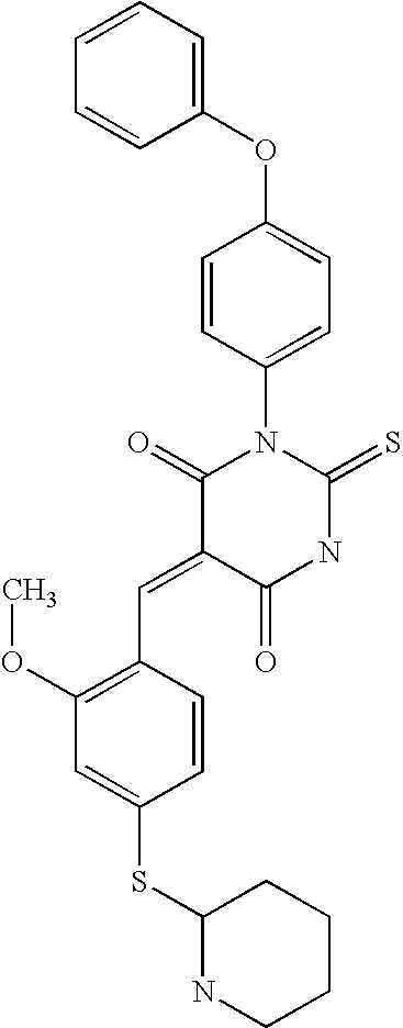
C1=CC=CC(OC2=CC=C(N3C(=O)C(=CC4=C(OC)C=C(SC5NCCCC5)C=C4)C(=O)NC3=S)C=C2)=C1
